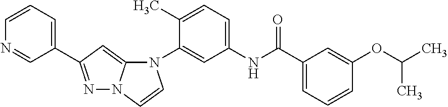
C1(C2=NN3C(=C2)N(C2=CC(NC(C4=CC=CC(OC(C)C)=C4)=O)=CC=C2C)C=C3)=CC=CN=C1
